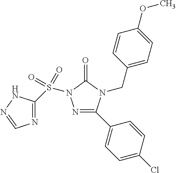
N1=C(C2=CC=C(Cl)C=C2)N(CC2=CC=C(OC)C=C2)C(=O)N1S(C1=NC=NN1)(=O)=O
